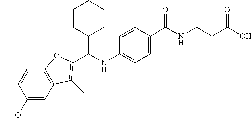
C1(OC)=CC2=C(C=C1)OC(C(NC1=CC=C(C(NCCC(O)=O)=O)C=C1)C1CCCCC1)=C2C
